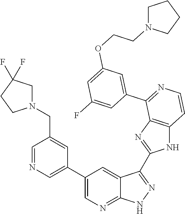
C1=NC=C(C2=CN=C3C(=C2)C(C2=NC4=C(N2)C=CN=C4C2=CC(OCCN4CCCC4)=CC(F)=C2)=NN3)C=C1CN1CC(F)(F)CC1
